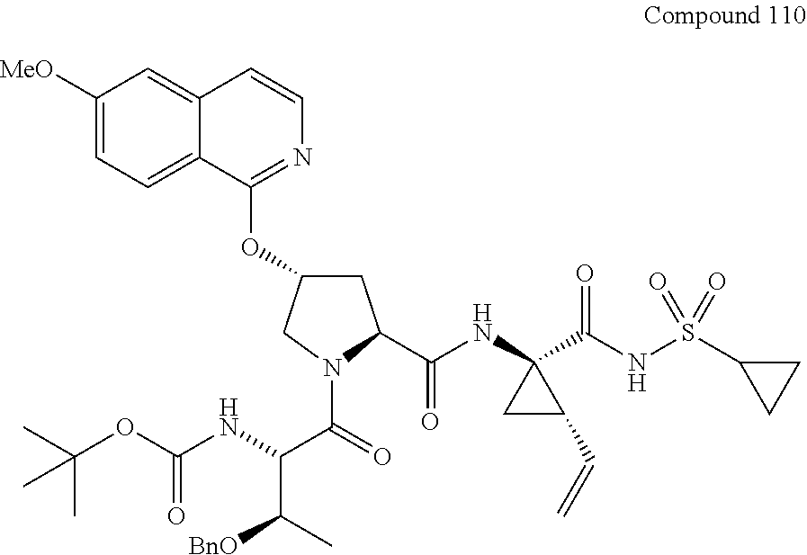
C1C(OC2=NC=CC3=CC([MeO])=CC=C23)CN(C(C(C(C)[BnO])NC(=O)OC(C)(C)C)=O)C1C(=O)NC1(C(NS(C2CC2)(=O)=O)=O)CC1C=C
